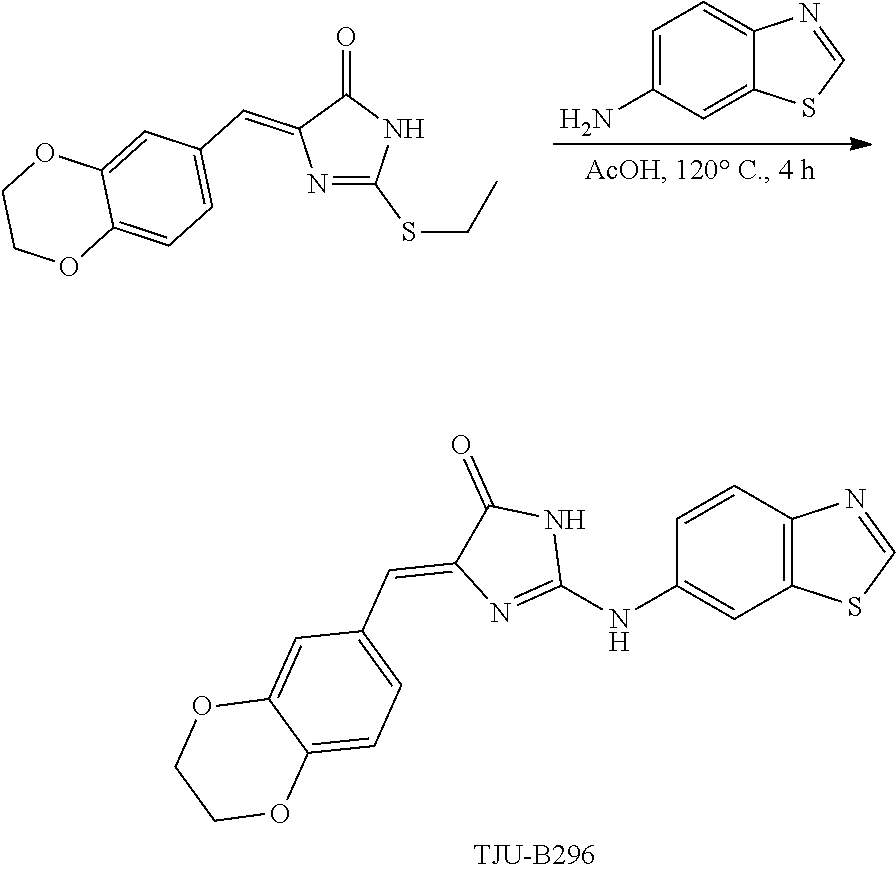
C12=CC=C(C=C3N=C(SCC)NC3=O)C=C1OCCO2.C12=CC(N)=CC=C1N=CS2.C12=CC=C(C=C3N=C(NC4=CC5=C(C=C4)N=CS5)NC3=O)C=C1OCCO2
